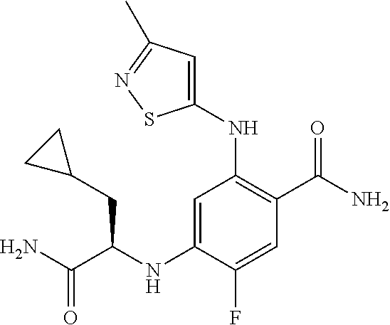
C1(NC(C(N)=O)CC2CC2)=CC(NC2=CC(C)=NS2)=C(C(N)=O)C=C1F
